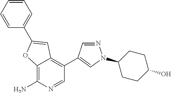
C12=C(N)N=CC(C3=CN(C4CCC(O)CC4)N=C3)=C1C=C(C1=CC=CC=C1)O2
